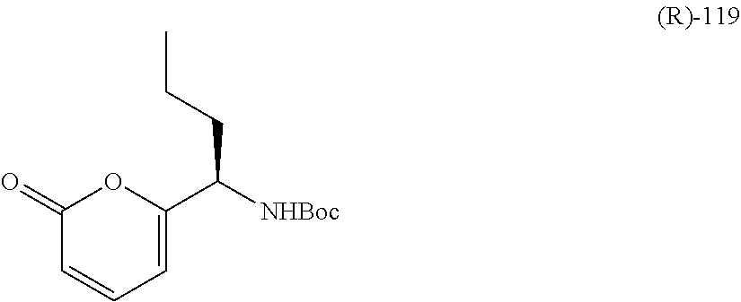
C1(=O)C=CC=C(C([NHBoc])CCC)O1
